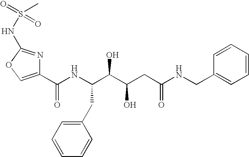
C1(C(NC(C(C(CC(NCC2=CC=CC=C2)=O)O)O)CC2=CC=CC=C2)=O)=COC(NS(=O)(C)=O)=N1
